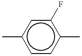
c1(C)ccc(C)c(F)c1
